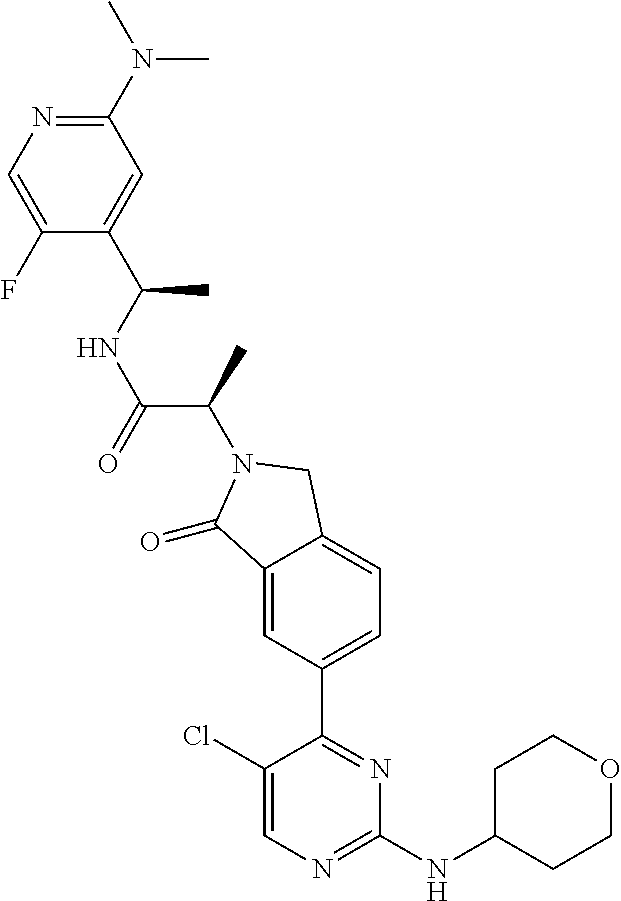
C1(=O)C2=CC(C3=NC(NC4CCOCC4)=NC=C3Cl)=CC=C2CN1C(C(NC(C1=CC(N(C)C)=NC=C1F)C)=O)C
